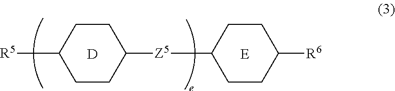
[R5]C1CCC([Z5]C2CCC([R6])CC2)CC1.[E].[D]
